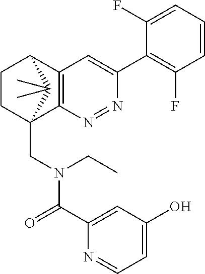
C12=C(N=NC(C3=C(F)C=CC=C3F)=C1)C1(CN(C(C3=CC(O)=CC=N3)=O)CC)CCC2C1(C)C
